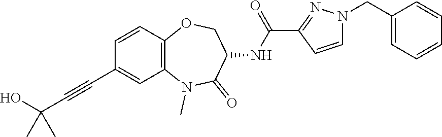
C1=CC2=C(C=C1C#CC(O)(C)C)N(C)C(=O)C(NC(C1=NN(CC3=CC=CC=C3)C=C1)=O)CO2
